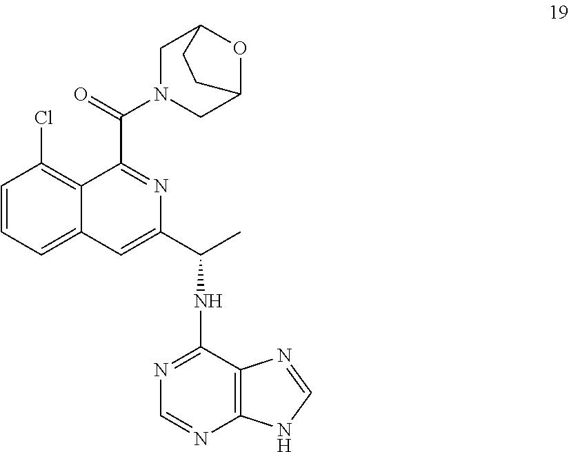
C1=CC(Cl)=C2C(=C1)C=C(C(C)NC1=NC=NC3=C1N=CN3)N=C2C(N1CC2OC(C1)CC2)=O
